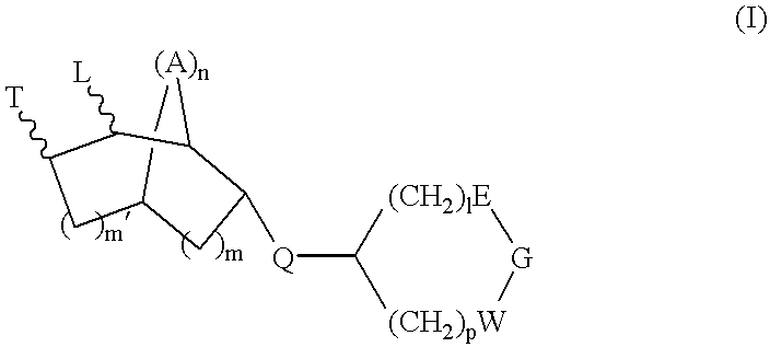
[Q](C1[(CH2)lE][G][(CH2)pW]1)C1C2C([L])C([T])CC(C[(A)n]2)C1
